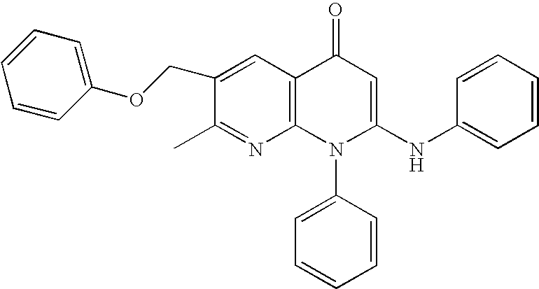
C1(C)=NC2=C(C=C1COC1=CC=CC=C1)C(=O)C=C(NC1=CC=CC=C1)N2C1=CC=CC=C1
